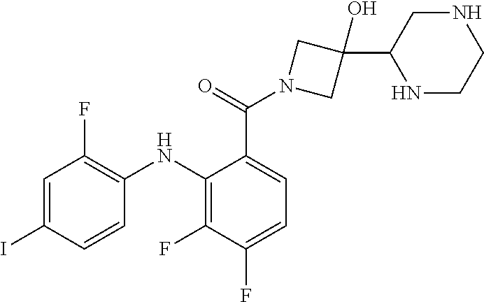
C1=C(I)C=CC(NC2=C(F)C(F)=CC=C2C(=O)N2CC(O)(C3NCCNC3)C2)=C1F
